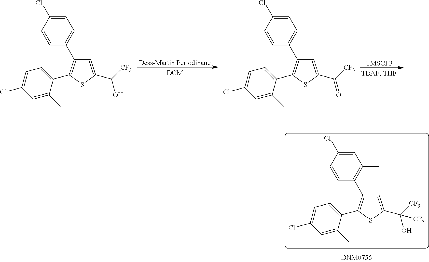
C1=C(C([CF3])O)SC(C2=CC=C(Cl)C=C2C)=C1C1=C(C)C=C(Cl)C=C1.C1=C(C([CF3])=O)SC(C2=CC=C(Cl)C=C2C)=C1C1=C(C)C=C(Cl)C=C1.[TMSCF3].[Dess-Martin Periodinane].C1=C(C([CF3])(O)[CF3])SC(C2=CC=C(Cl)C=C2C)=C1C1=C(C)C=C(Cl)C=C1
